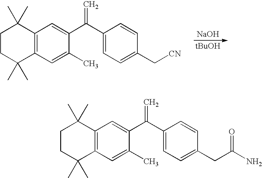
C12=C(C=C(C)C(C(C3=CC=C(C[CN])C=C3)=C)=C1)C(C)(C)CCC2(C)C.[NaOH].C12=C(C=C(C)C(C(C3=CC=C(CC(N)=O)C=C3)=C)=C1)C(C)(C)CCC2(C)C
